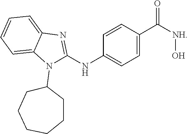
C1=CC(C([NH]O)=O)=CC=C1NC1=NC2=CC=CC=C2N1C1CCCCCC1
